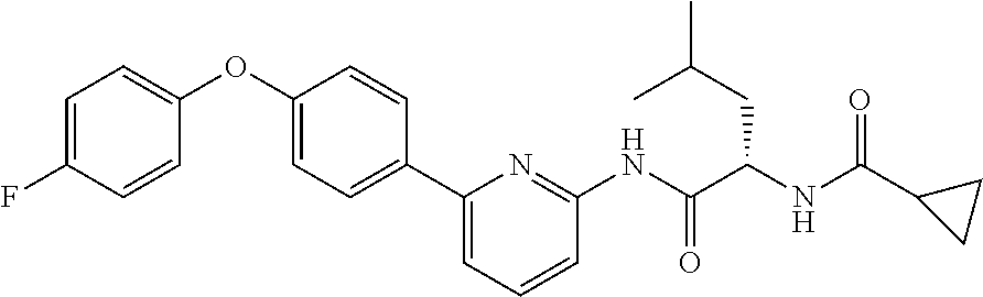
C1=C(F)C=CC(OC2=CC=C(C3=CC=CC(NC(C(CC(C)C)NC(=O)C4CC4)=O)=N3)C=C2)=C1
